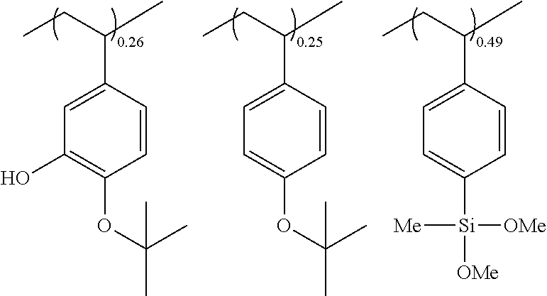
C1=CC(C(CC)C)=CC=C1OC(C)(C)C.C1=CC(C(CC)C)=CC(O)=C1OC(C)(C)C.C1=CC(C(CC)C)=CC=C1[Si]([OMe])([OMe])[Me]
